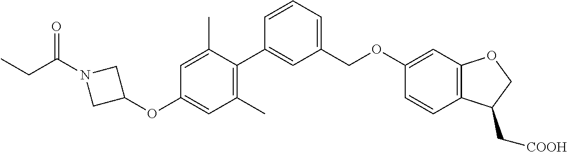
C1(C)=C(C2=CC(COC3=CC4=C(C=C3)C(C[COOH])CO4)=CC=C2)C(C)=CC(OC2CN(C(CC)=O)C2)=C1
